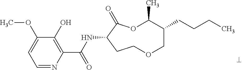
C1=NC(C(NC2C(=O)OC(C)C(CCCC)COCC2)=O)=C(O)C(OC)=C1
